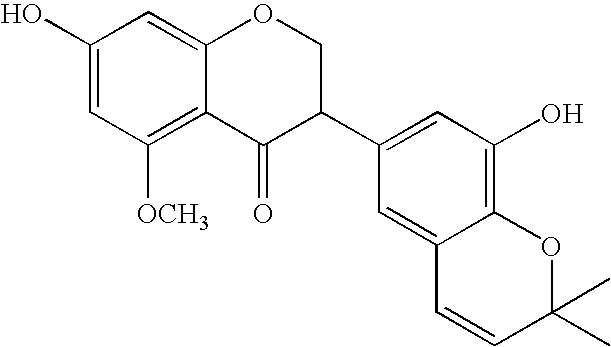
C1(O)=CC([OCH3])=C2C(=C1)OCC(C1=CC(O)=C3C(=C1)C=CC(C)(C)O3)C2=O
